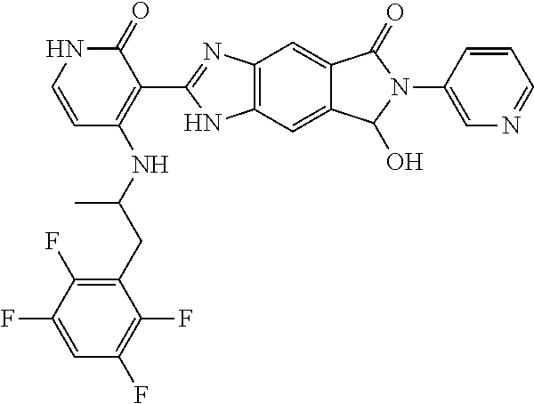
C1=CNC(=O)C(C2=NC3=C(N2)C=C2C(=C3)C(=O)N(C3=CN=CC=C3)C2O)=C1NC(CC1=C(F)C(F)=CC(F)=C1F)C
